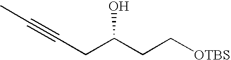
C([OTBS])CC(O)CC#CC
